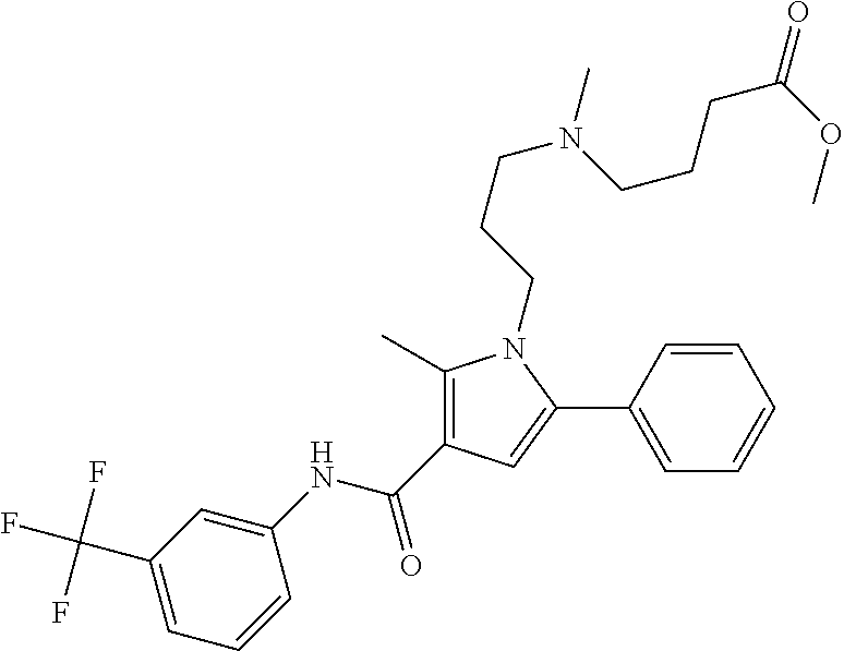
C1(C)=C(C(NC2=CC(C(F)(F)F)=CC=C2)=O)C=C(C2=CC=CC=C2)N1CCCN(CCCC(=O)OC)C
